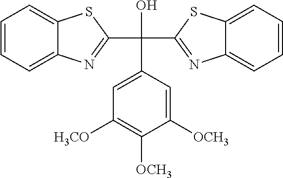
C1=C(C(O)(C2=NC3=CC=CC=C3S2)C2=NC3=CC=CC=C3S2)C=C([OCH3])C([OCH3])=C1[OCH3]
